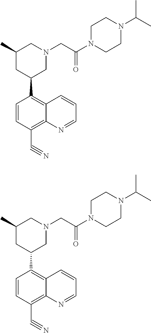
CC1CC(C2=C3C(=C(C#N)C=C2)N=CC=C3)CN(CC(N2CCN(C(C)C)CC2)=O)C1.CC1CC(C2=C3C(=C(C#N)C=C2)N=CC=C3)CN(CC(N2CCN(C(C)C)CC2)=O)C1
